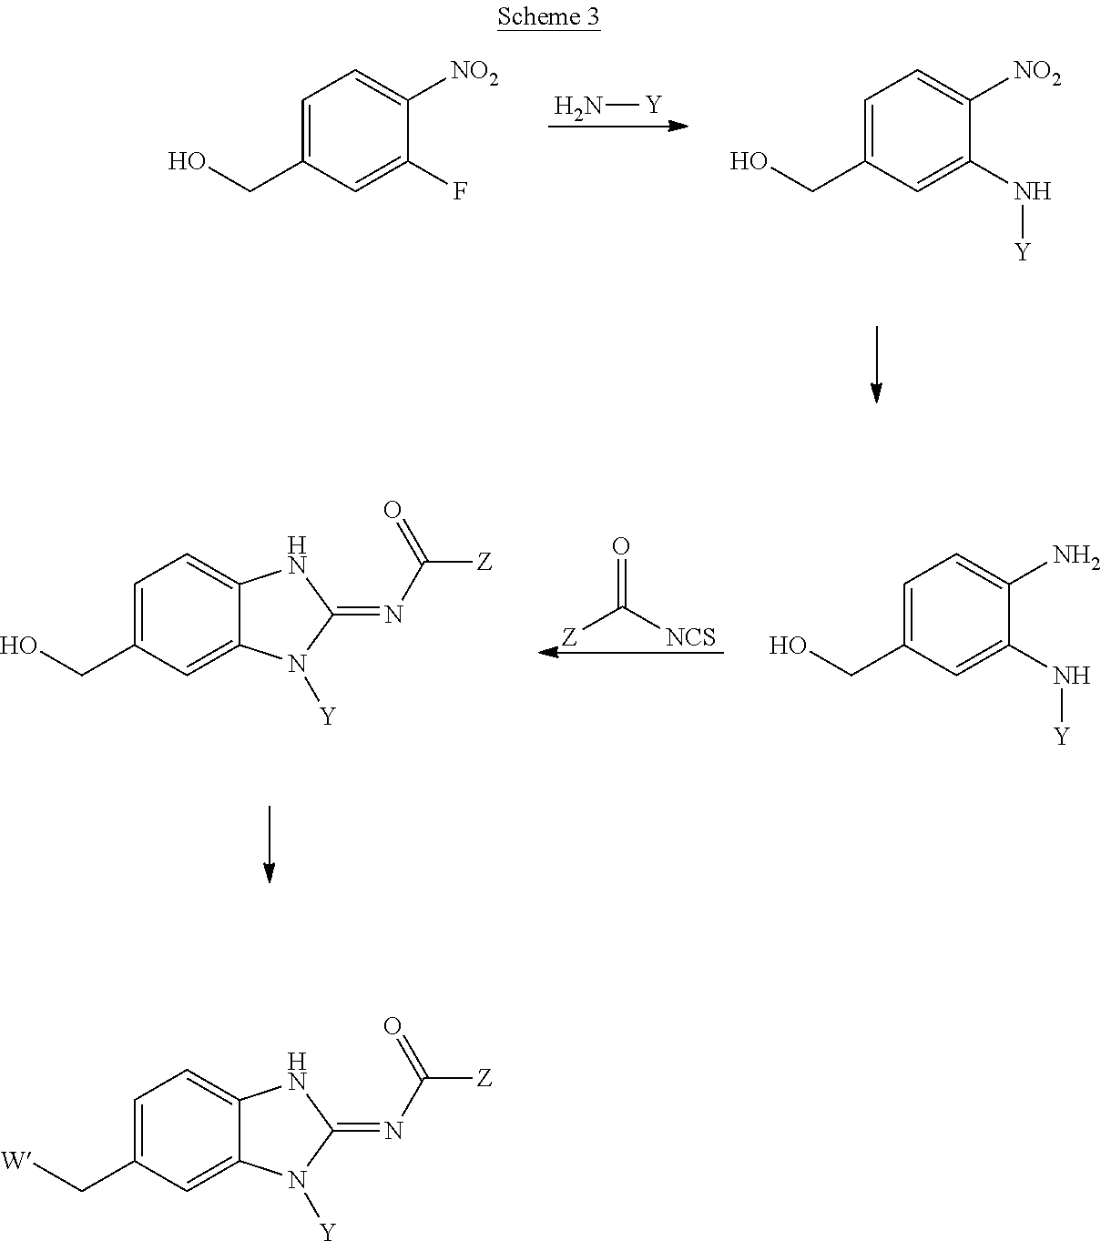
C1=C(CO)C=C(F)C([NO2])=C1.C1=C(CO)C=C(N[Y])C([NO2])=C1.N[Y].[Z]C([NCS])=O.C1=C(CO)C=C(N[Y])C(N)=C1.C1=C(CO)C=C2C(=C1)NC(=NC([Z])=O)N2[Y].C1=C(C[W])C=C2C(=C1)NC(=NC([Z])=O)N2[Y]
